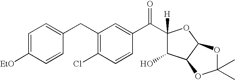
C1(CC2=CC=C([EtO])C=C2)=C(Cl)C=CC(C(=O)C2([H])C(O)C3C(O2)OC(C)(C)O3)=C1
